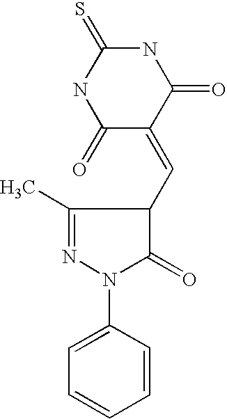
S=C1NC(=O)C(=CC2C(=O)N(C3=CC=CC=C3)N=C2C)C(=O)N1
